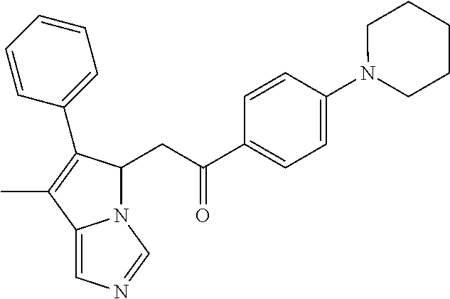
C1=CC(N2CCCCC2)=CC=C1C(=O)CC1N2C(=CN=C2)C(C)=C1C1=CC=CC=C1
